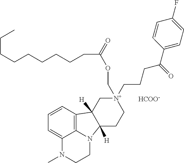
C1=CC(F)=CC=C1C(=O)CCC[N+]1(COC(CCCCCCCCC)=O)CC2([H])C3=C4N(C2([H])CC1)CCN(C)C4=CC=C3.[HCOO-]
